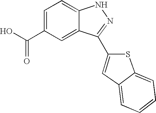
C1=C(C(O)=O)C=C2C(=C1)NN=C2C1=CC2=CC=CC=C2S1
